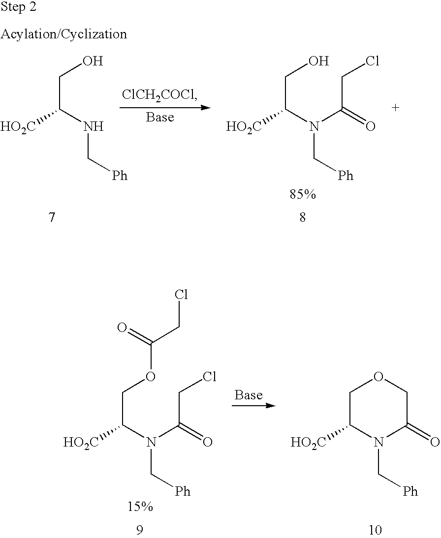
O(CC(N(C[Ph])C(=O)CCl)[HO2C])C(CCl)=O.O1CC([HO2C])N(C[Ph])C(=O)C1.OCC(NC[Ph])[HO2C].OCC(N(C[Ph])C(=O)CCl)[HO2C]
